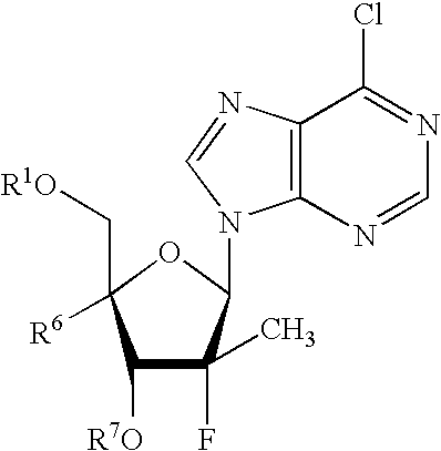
C1([R7O])C(F)(C)C(N2C3=C(C(Cl)=NC=N3)N=C2)OC1(C[R1O])[R6]
